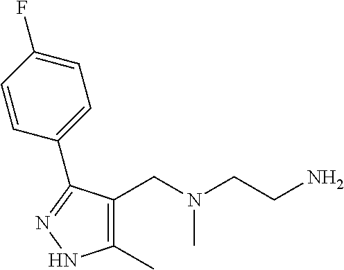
C1(C)=C(CN(CCN)C)C(C2=CC=C(F)C=C2)=NN1
